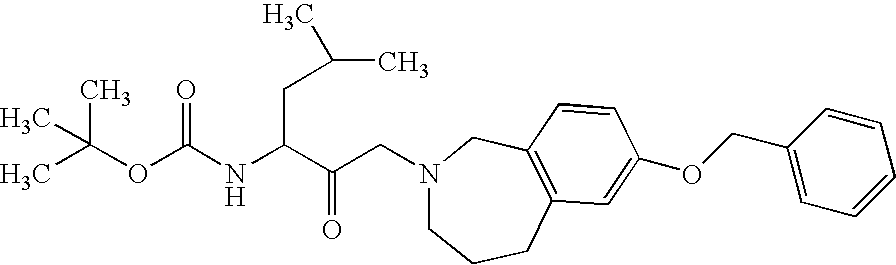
N1(CC(C(NC(OC(C)(C)C)=O)CC(C)C)=O)CCCC2=C(C1)C=CC(OCC1=CC=CC=C1)=C2
